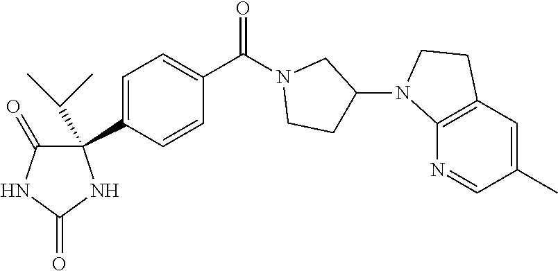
C1=C(C2(C(C)C)C(=O)NC(=O)N2)C=CC(C(N2CCC(N3C4=C(C=C(C)C=N4)CC3)C2)=O)=C1
